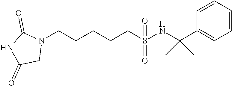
C(CCCN1C(=O)NC(=O)C1)CS(NC(C1=CC=CC=C1)(C)C)(=O)=O
